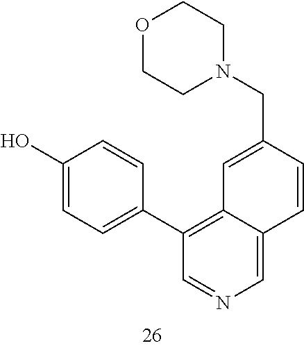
C(C1=CC2=C(C3=CC=C(O)C=C3)C=NC=C2C=C1)N1CCOCC1
